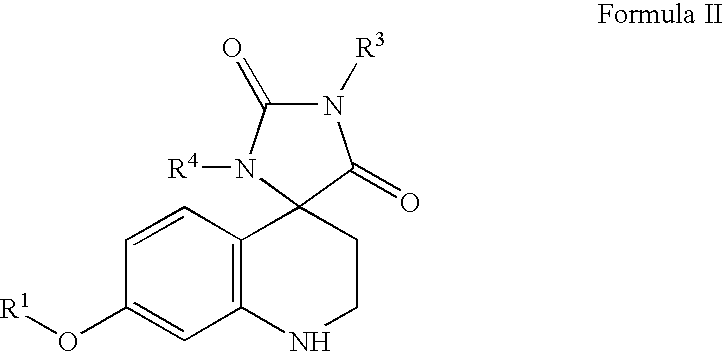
N1([R3])C(=O)N([R4])C2(C1=O)C1=C(NCC2)C=C(O[R1])C=C1
